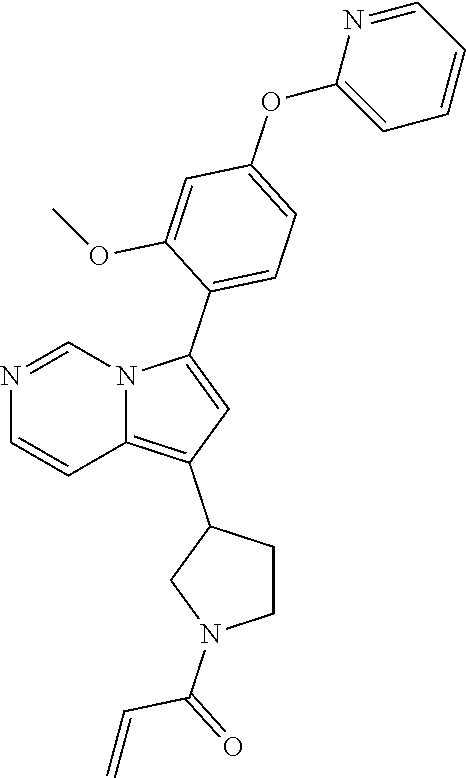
N1=CN2C(=C(C3CN(C(=O)C=C)CC3)C=C2C2=CC=C(OC3=CC=CC=N3)C=C2OC)C=C1
